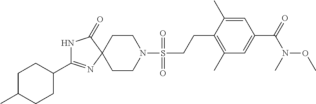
N1C(C2CCC(C)CC2)=NC2(C1=O)CCN(S(CCC1=C(C)C=C(C(=O)N(C)OC)C=C1C)(=O)=O)CC2
